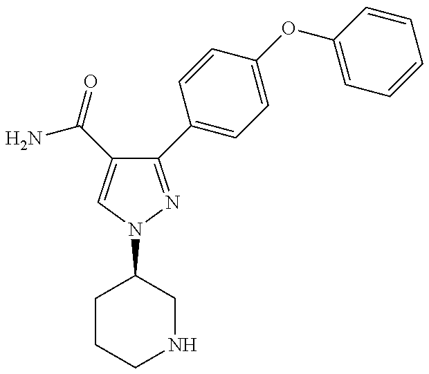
C1(C2=CC=C(OC3=CC=CC=C3)C=C2)=NN(C2CCCNC2)C=C1C(=O)N
